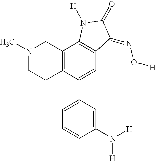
N1(C)CCC2=C(C1)C1=C(C=C2C2=CC=CC(N([H])[H])=C2)C(=NO[H])C(=O)N1[H]
